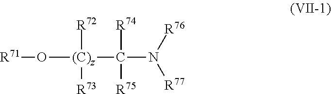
[R71]O[(C)z](C(N([R77])[R76])([R74])[R75])([R72])[R73]
